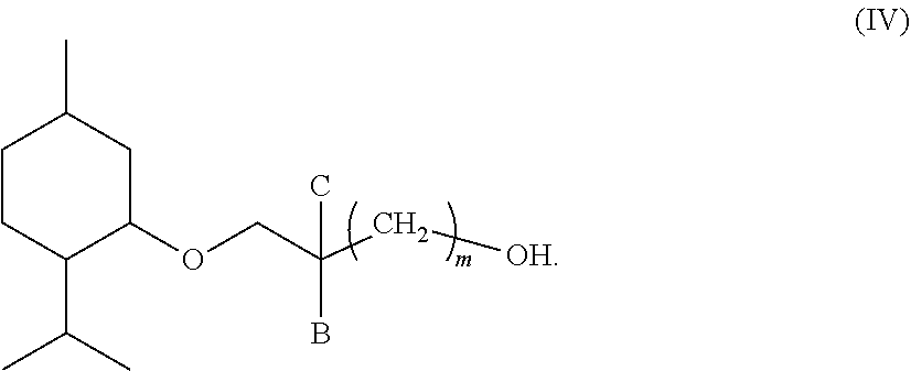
C1CC(C(C)C)C(OCC(C[OH])(B)C)CC1C
